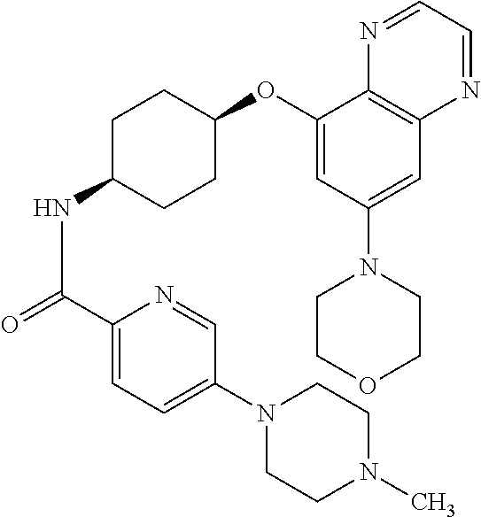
C(NC1CCC(OC2=CC(N3CCOCC3)=CC3=C2N=CC=N3)CC1)(=O)C1=CC=C(N2CCN(C)CC2)C=N1
